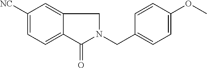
C1(=O)N(CC2=CC=C(OC)C=C2)CC2=CC([NC])=CC=C12
